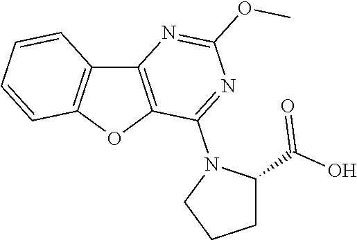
C12=C(OC3=C1C=CC=C3)C(N1CCCC1C(O)=O)=NC(OC)=N2
